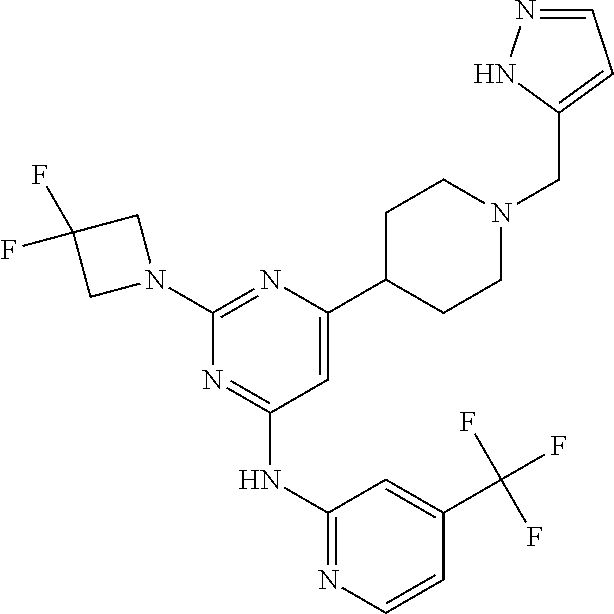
N1=C(NC2=NC=CC(C(F)(F)F)=C2)C=C(C2CCN(CC3=CC=NN3)CC2)N=C1N1CC(F)(F)C1
